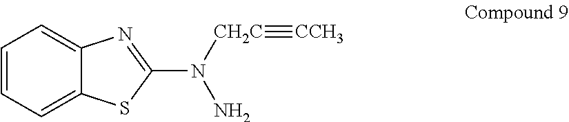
C12=CC=CC=C1N=C(N([CH2C]#[CCH3])N)S2
